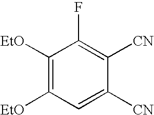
C1([EtO])=C([EtO])C=C([CN])C([CN])=C1F
